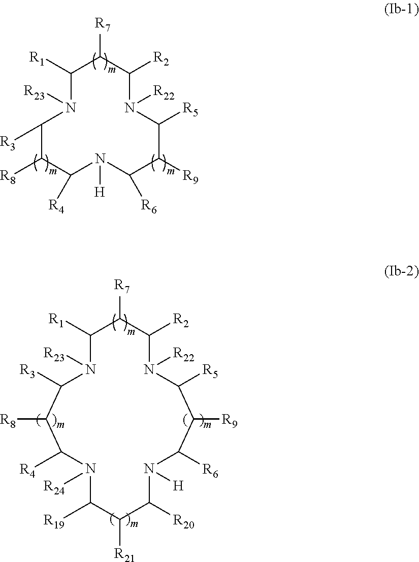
N1([R23])C([R1])C([R7])C([R2])N([R22])C([R5])C([R9])C([R6])N([H])C([R4])C([R8])C1[R3].C1([R1])C([R7])C([R2])N([R22])C([R5])C([R9])C([R6])N([H])C([R20])C([R21])C([R19])N([R24])C([R4])C([R8])C([R3])N1[R23]
